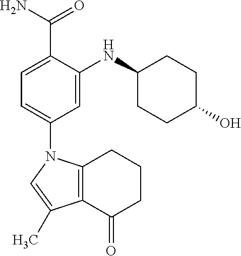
C1=C(C(N)=O)C(NC2CCC(O)CC2)=CC(N2C3=C(C(=O)CCC3)C(C)=C2)=C1
